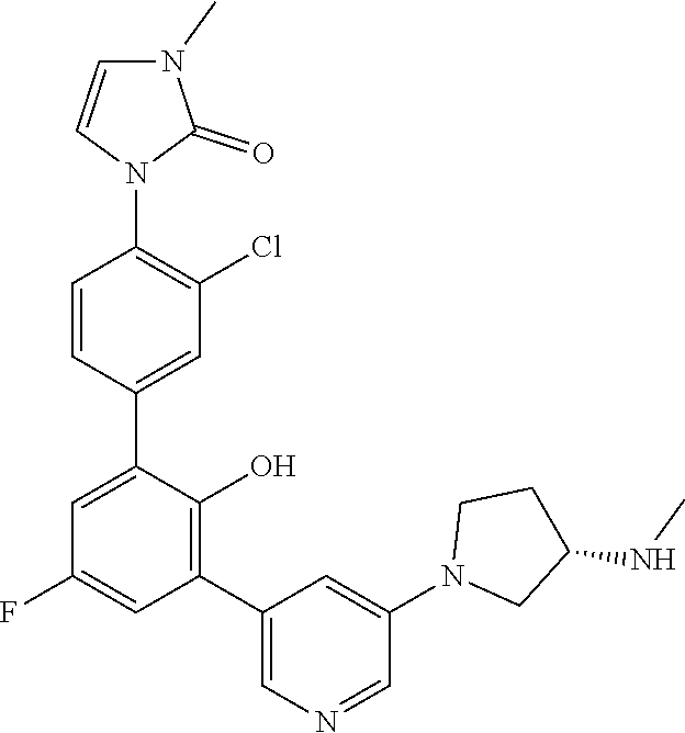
C1=CC(C2=CC(F)=CC(C3=CN=CC(N4CC(NC)CC4)=C3)=C2O)=CC(Cl)=C1N1C(=O)N(C)C=C1
